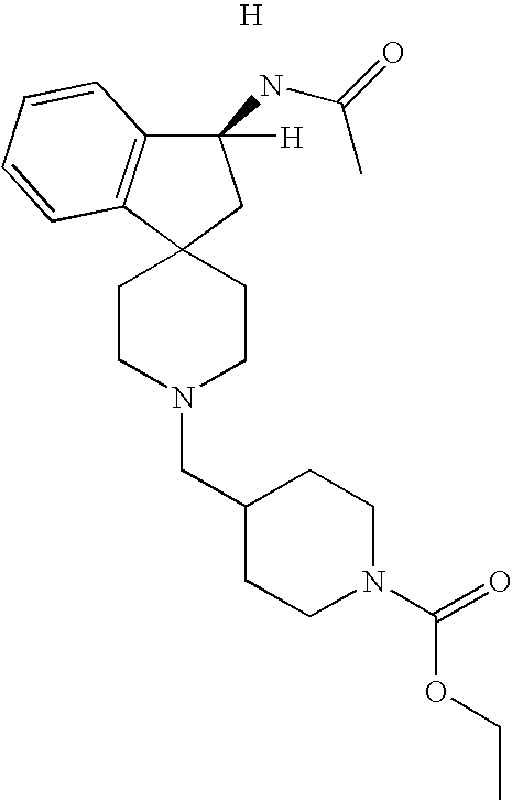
C12(CCN(CC3CCN(C(=O)OCC)CC3)CC1)CC(NC(=O)C)([H])C1=C2C=CC=C1.[H]
